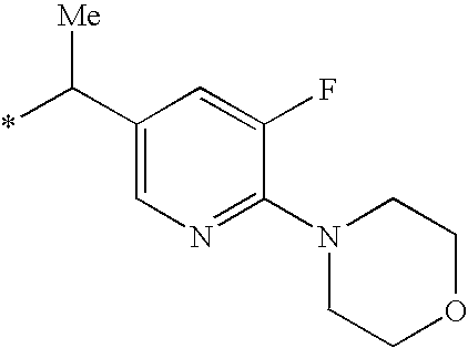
C1(C(*)[Me])=CN=C(N2CCOCC2)C(F)=C1
